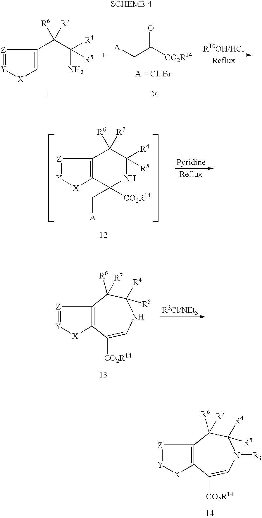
[Z]1=[Y][X]C=C1C(C(N)([R4])[R5])([R6])[R7].[A]CC([CO2R14])=O.[Z]1=[Y][X]C2=C1C([R6])([R7])C([R4])([R5])NC2(C[A])[CO2R14].[Z]1=[Y][X]C2=C1C([R6])([R7])C([R4])([R5])NC=C2[CO2R14].[Z]1=[Y][X]C2=C1C([R6])([R7])C([R4])([R5])N([R3])C=C2[CO2R14]
